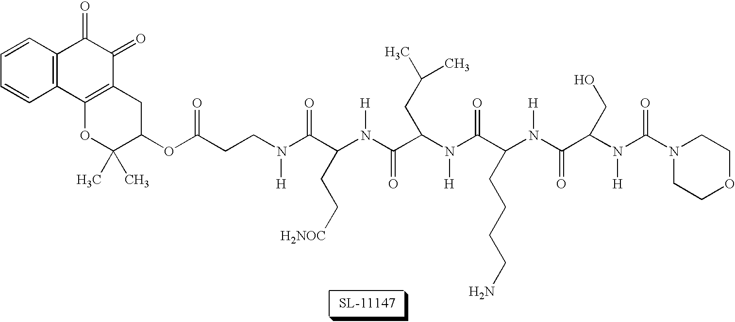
C12=C(CC(OC(CCN(C(C(N(C(C(N(C(C(N(C(C(N(C(N3CCOCC3)=O)[H])CO)=O)[H])CCCCN)=O)[H])CC(C)C)=O)[H])CC[H2NOC])=O)[H])=O)C(C)(C)O1)C(=O)C(=O)C1=C2C=CC=C1
